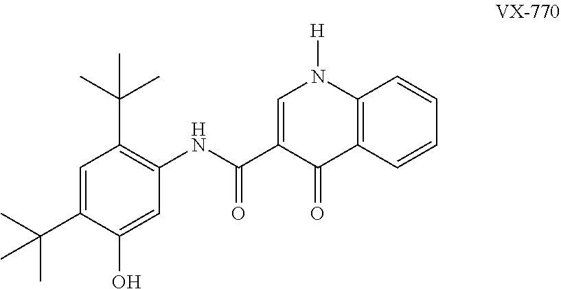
C1=C(C(C)(C)C)C(O)=CC(NC(C2=CN([H])C3=C(C2=O)C=CC=C3)=O)=C1C(C)(C)C
